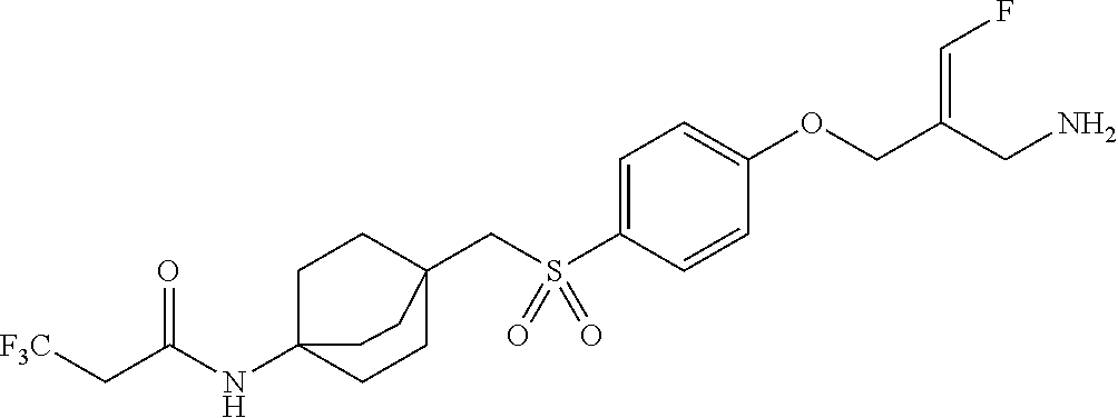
C1=C(S(CC23CCC(NC(C[F3C])=O)(CC2)CC3)(=O)=O)C=CC(OCC(CN)=CF)=C1
